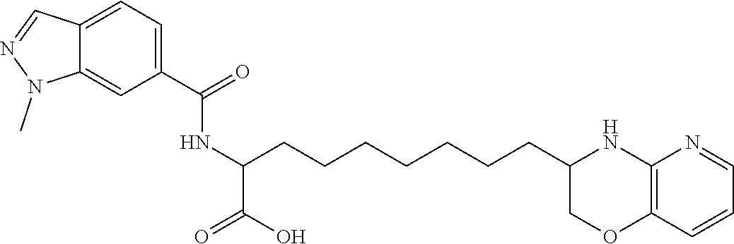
C(C1COC2=C(N1)N=CC=C2)CCCCCCC(NC(C1=CC=C2C(=C1)N(C)N=C2)=O)C(O)=O
